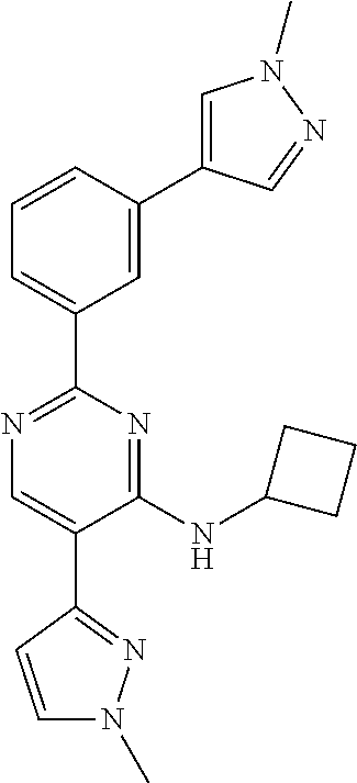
N1=C(C2=CC=CC(C3=CN(C)N=C3)=C2)N=C(NC2CCC2)C(C2=NN(C)C=C2)=C1
